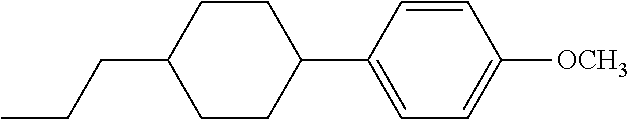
C1([OCH3])=CC=C(C2CCC(CCC)CC2)C=C1
